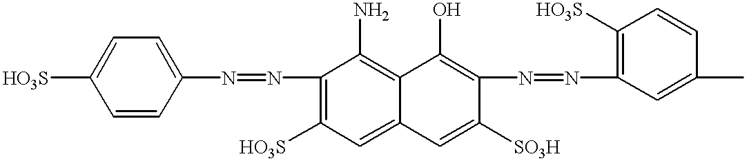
C1=CC([HO3S])=CC=C1N=NC1=C([HO3S])C=C2C(=C1N)C(O)=C(N=NC1=C([HO3S])C=CC(C)=C1)C([SO3H])=C2
